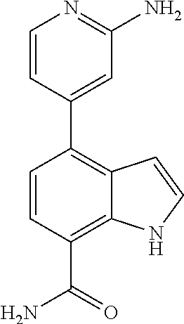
C1=CC(C2=C3C(=C(C(N)=O)C=C2)NC=C3)=CC(N)=N1
